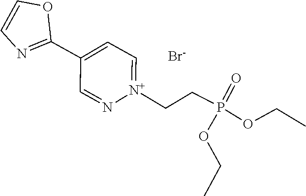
O1C=CN=C1C1=CC=[N+](CCP(OCC)(OCC)=O)N=C1.[Br-]
